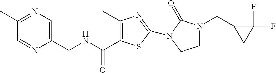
C1(C)=NC=C(CNC(=O)C2=C(C)N=C(N3C(=O)N(CC4CC4(F)F)CC3)S2)N=C1
